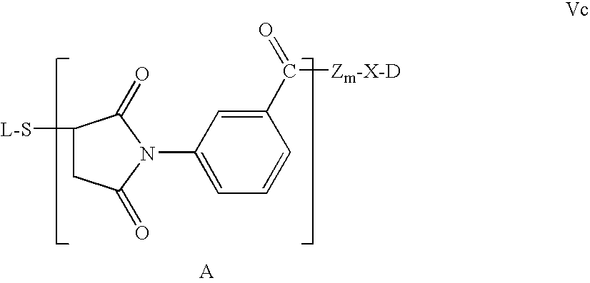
C1([L-S])CC(=O)N(C2=CC=CC(C(=O)[Zm-X-D])=C2)C1=O
